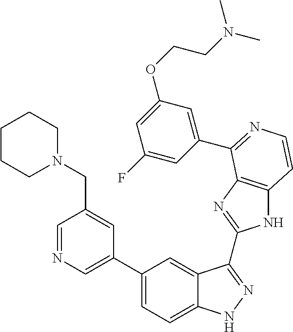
C1(C2=CN=CC(CN3CCCCC3)=C2)=CC=C2C(=C1)C(C1=NC3=C(N1)C=CN=C3C1=CC(OCCN(C)C)=CC(F)=C1)=NN2
